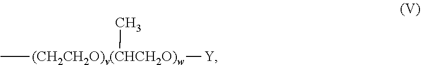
C[(CH2CH2O)v(CHCH2O)w](C)[Y]
